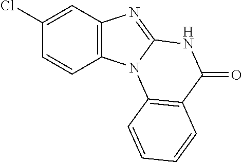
C1(Cl)=CC2=C(C=C1)N1C(=N2)NC(=O)C2=C1C=CC=C2
